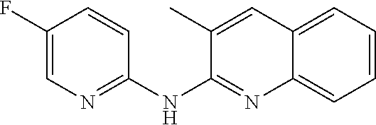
C1(F)=CN=C(NC2=NC3=CC=CC=C3C=C2C)C=C1
